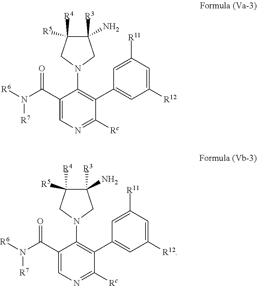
C1([R3])(N)C([R4])([R5])CN(C2=C(C3=CC([R12])=CC([R11])=C3)C([Rc])=NC=C2C(N([R6])[R7])=O)C1.C1([R3])(N)C([R4])([R5])CN(C2=C(C3=CC([R12])=CC([R11])=C3)C([Rc])=NC=C2C(N([R6])[R7])=O)C1
